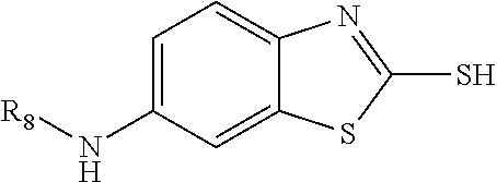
C1=C(N[R8])C=C2C(=C1)N=C(S)S2
